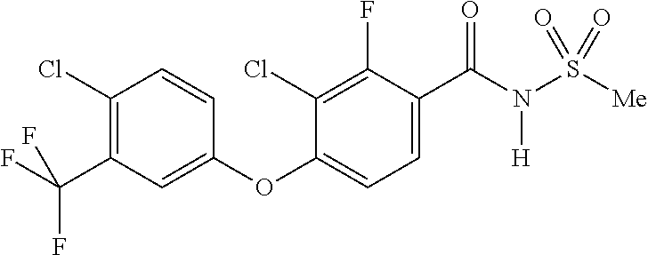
C1(Cl)=C(C(F)(F)F)C=C(OC2=CC=C(C(N([H])S([Me])(=O)=O)=O)C(F)=C2Cl)C=C1
